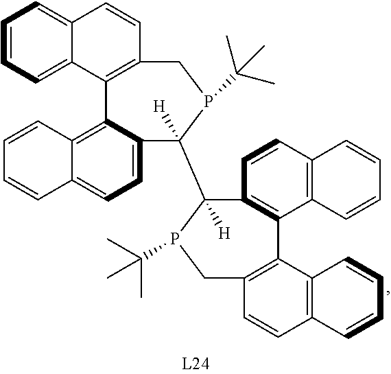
C1=CC=C2C(=C1)C=CC1=C2C2=C3C(=CC=C2C([H])(C2([H])C4=C(C5=C(C=CC6=C5C=CC=C6)CP2C(C)(C)C)C2=C(C=C4)C=CC=C2)P(C(C)(C)C)C1)C=CC=C3
